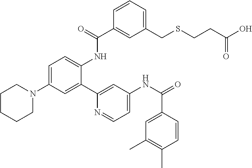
C1=C(N2CCCCC2)C=C(C2=CC(NC(=O)C3=CC(C)=C(C)C=C3)=CC=N2)C(NC(C2=CC(CSCCC(O)=O)=CC=C2)=O)=C1
